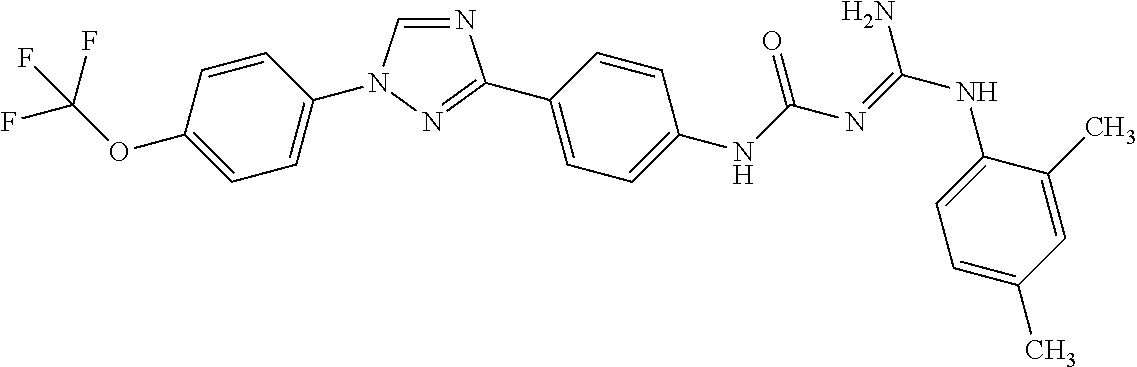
N1=CN(C2=CC=C(OC(F)(F)F)C=C2)N=C1C1=CC=C(NC(N=C(NC2=CC=C(C)C=C2C)N)=O)C=C1
